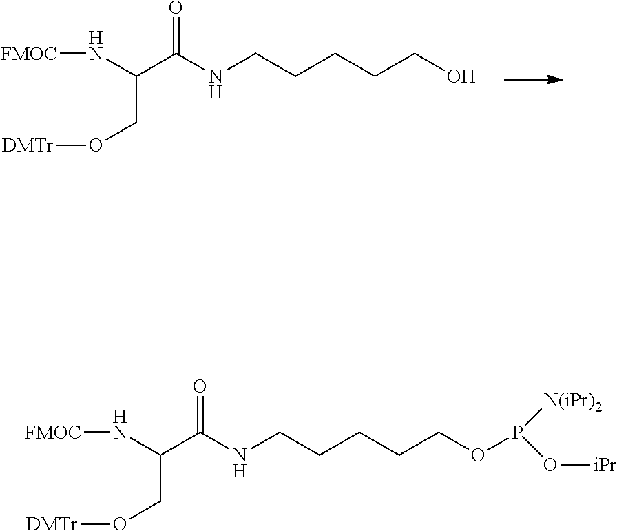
N(C(C(NCCCCCO)=O)CO[DMTr])[FMOC].N(C(C(NCCCCCOP([N(iPr)2])O[iPr])=O)CO[DMTr])[FMOC]
